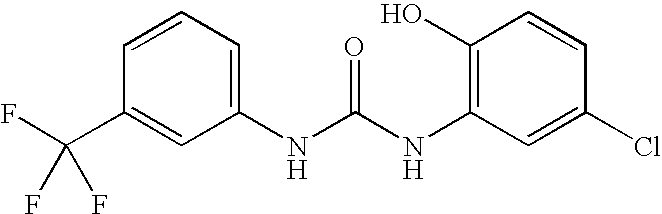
C1(C(F)(F)F)=CC(NC(NC2=C(O)C=CC(Cl)=C2)=O)=CC=C1
